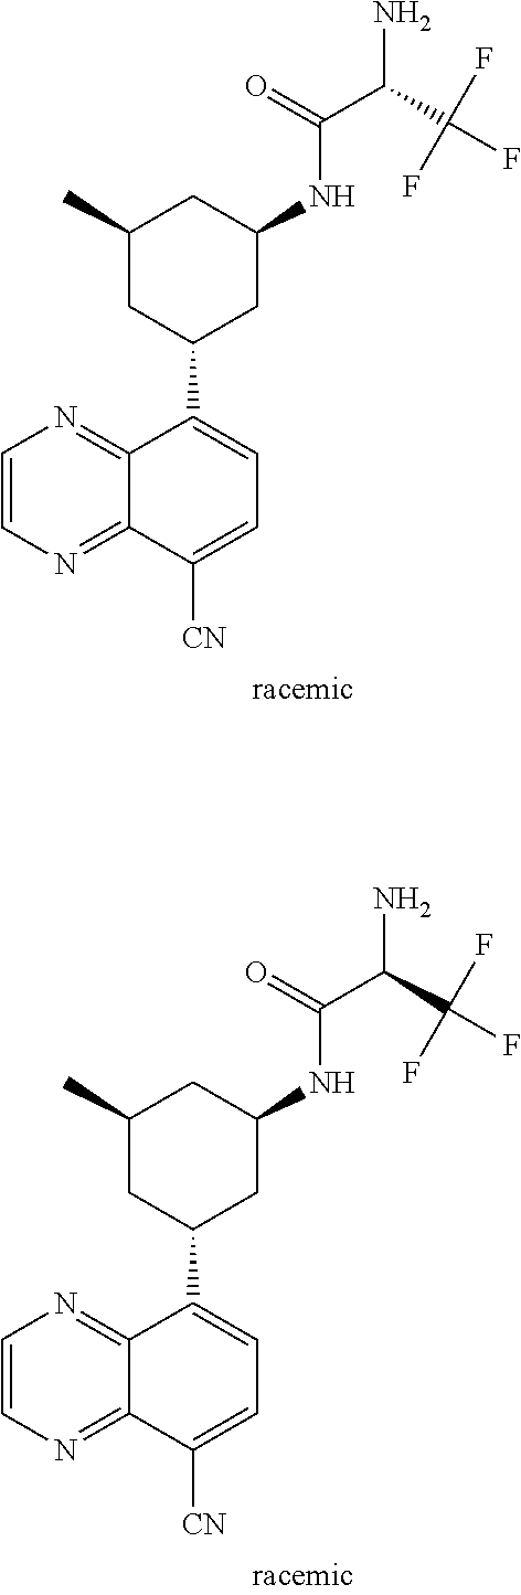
C1=CN=C2C(=N1)C(C1CC(NC(C(C(F)(F)F)N)=O)CC(C)C1)=CC=C2[CN].C1=CN=C2C(=N1)C(C1CC(NC(C(C(F)(F)F)N)=O)CC(C)C1)=CC=C2[CN]
